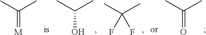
CC(C)=[M].CC(C)O.CC(C)(F)F.CC(C)=O
